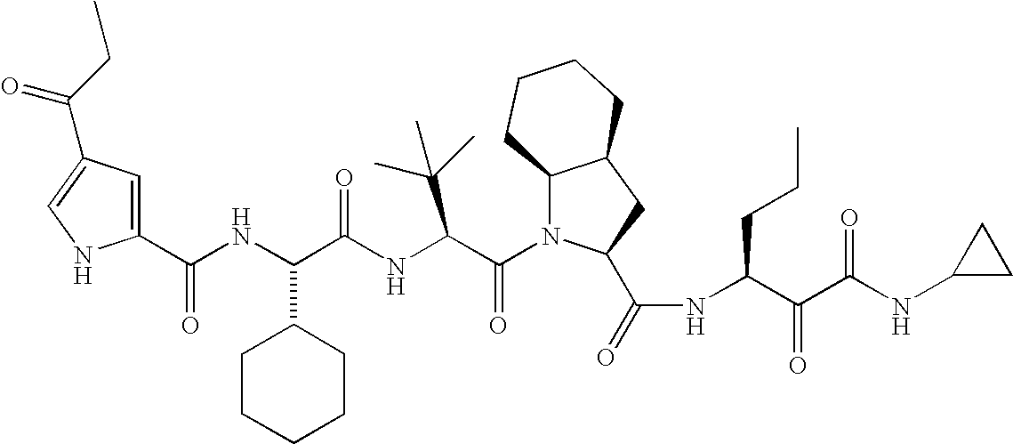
C1(C(NC(C(NC(C(N2C3C(CC2C(=O)NC(C(C(NC2CC2)=O)=O)CCC)CCCC3)=O)C(C)(C)C)=O)C2CCCCC2)=O)=CC(C(=O)CC)=CN1
